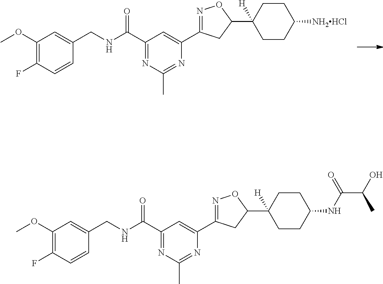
C1(OC)=C(F)C=CC(CNC(C2=NC(C)=NC(C3=NOC(C4([H])CCC(NC(=O)C(O)C)CC4)C3)=C2)=O)=C1.C1(OC)=C(F)C=CC(CNC(C2=NC(C)=NC(C3=NOC(C4([H])CCC([NH2HCl])CC4)C3)=C2)=O)=C1
